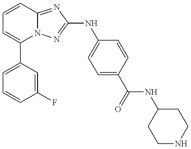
C1(C2=CC=CC(F)=C2)=CC=CC2=NC(NC3=CC=C(C(=O)NC4CCNCC4)C=C3)=NN12
